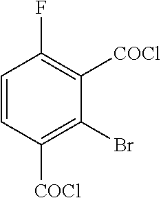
C1=CC([COCl])=C(Br)C([COCl])=C1F
